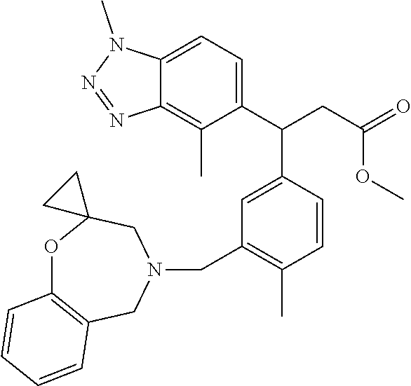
O1C2=C(CN(CC3=C(C)C=CC(C(CC(=O)OC)C4=CC=C5C(=C4C)N=NN5C)=C3)CC13CC3)C=CC=C2
